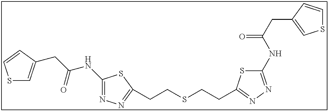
C1(NC(CC2=CSC=C2)=O)=NN=C(CCSCCC2=NN=C(NC(CC3=CSC=C3)=O)S2)S1
